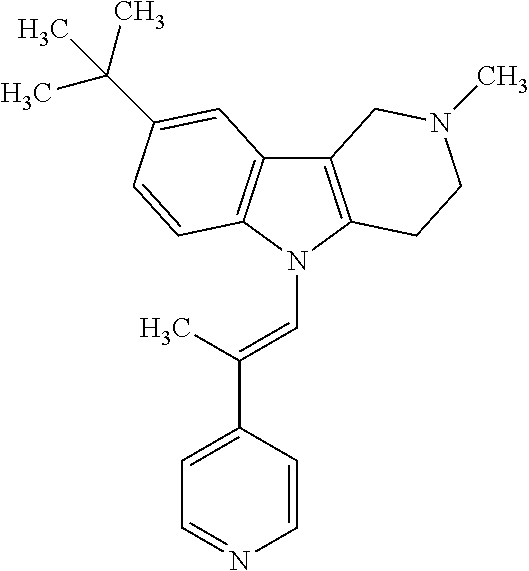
C12=C(N(C=C(C3=CC=NC=C3)C)C3=C1C=C(C(C)(C)C)C=C3)CCN(C)C2
